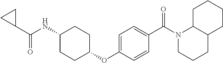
N(C1CCC(OC2=CC=C(C(N3CCCC4C3CCCC4)=O)C=C2)CC1)C(=O)C1CC1
